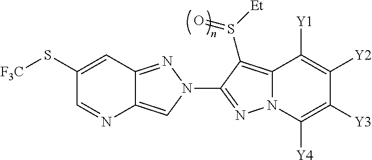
C1(S[F3C])=CC2=NN(C3=NN4C(=C3S([Et])=O)C([Y1])=C([Y2])C([Y3])=C4[Y4])C=C2N=C1
